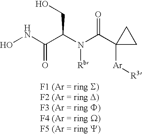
ONC(=O)C(CO)N([Rb])C(=O)C1([Ar][R3])CC1
